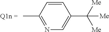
C1=CC(C)=NC=C1C([Me])([Me])[Me]
